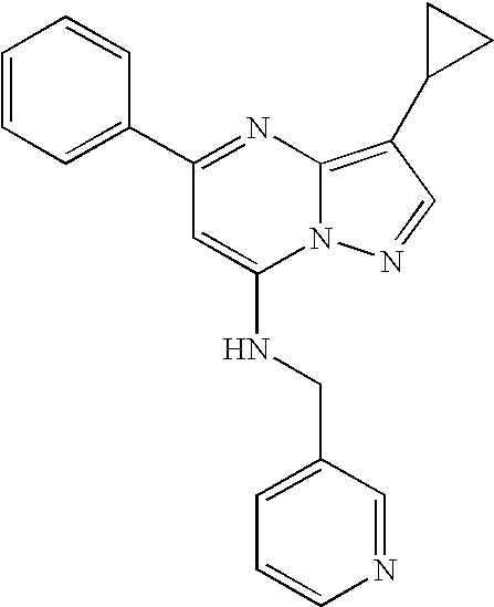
C1=CC=C(C2=NC3=C(C4CC4)C=NN3C(NCC3=CC=CN=C3)=C2)C=C1
